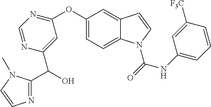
C1(OC2=NC=NC(C(C3=NC=CN3C)O)=C2)=CC=C2C(=C1)C=CN2C(=O)NC1=CC=CC([F3C])=C1
